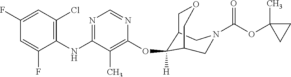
C1(NC2=NC=NC(OC3([H])C4COCC3CN(C(OC3(C)CC3)=O)C4)=C2C)=C(Cl)C=C(F)C=C1F
